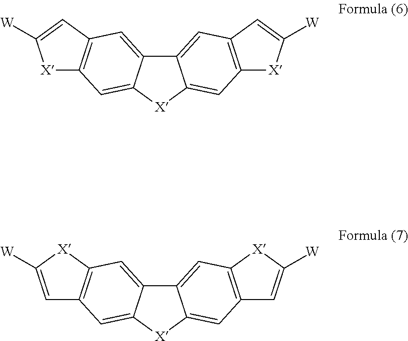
[X]1C2=C(C=C1[W])C=C1C(=C2)[X]C2=CC3=C(C=C12)C=C([W])[X]3.C1=C([W])[X]C2=C1C=C1C(=C2)C2=CC3=C(C=C2[X]1)C=C([W])[X]3
